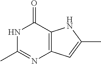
N1C(C)=NC2=C(C1=O)NC(C)=C2
